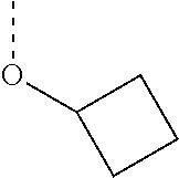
COC1CCC1
